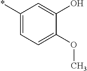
C1(*)=CC=C(OC)C(O)=C1
